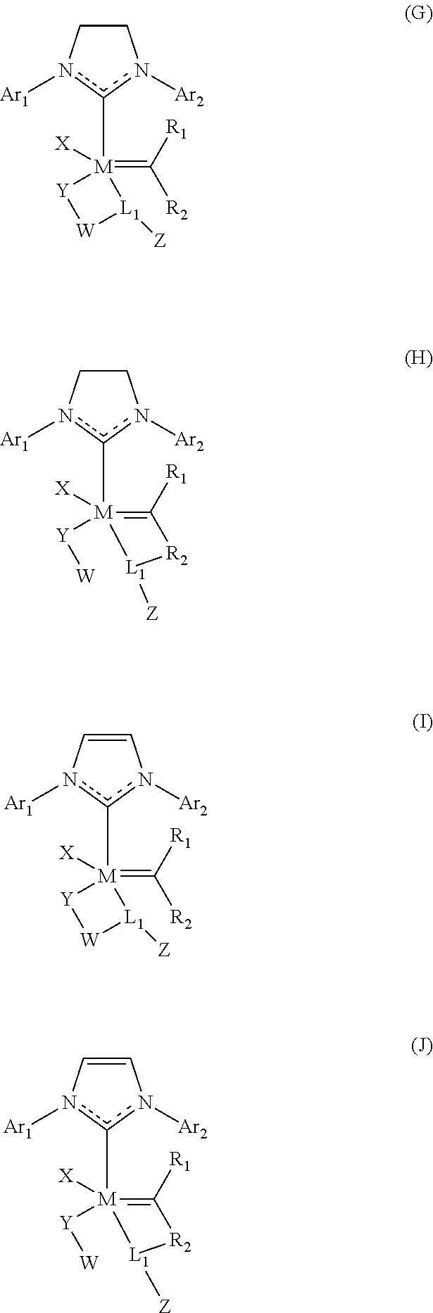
[M]1(=C([R1])[R2])(c2n([Ar2])CCn2[Ar1])([X])[Y][W][L1]1[Z].[M]1(c2n([Ar2])CCn2[Ar1])([X])([Y][W])=C([R1])[R2][L1]1[Z].[M]1(=C([R1])[R2])(c2n([Ar2])C=Cn2[Ar1])([X])[Y][W][L1]1[Z].[M]1(c2n([Ar2])C=Cn2[Ar1])([X])([Y][W])=C([R1])[R2][L1]1[Z]
